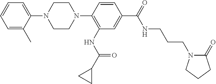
C1=C(C)C(N2CCN(C3=C(NC(=O)C4CC4)C=C(C(=O)NCCCN4C(=O)CCC4)C=C3)CC2)=CC=C1
